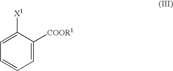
C1=C([COOR1])C([X1])=CC=C1
